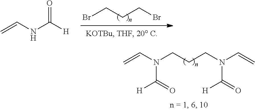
C=CN(CCCN(C=C)C(=O)[H])C(=O)[H].BrCCCBr.C=CNC([H])=O
